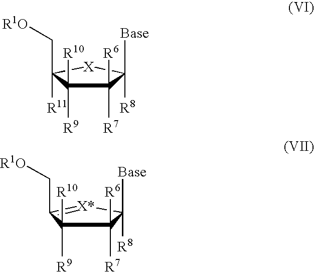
C1([R6])([R7])C([R10])([R9])C(C[R1O])([R11])[X]C1([Base])[R8].C1([R6])([R7])C([R10])([R9])C(C[R1O])=[X*]C1([Base])[R8]
